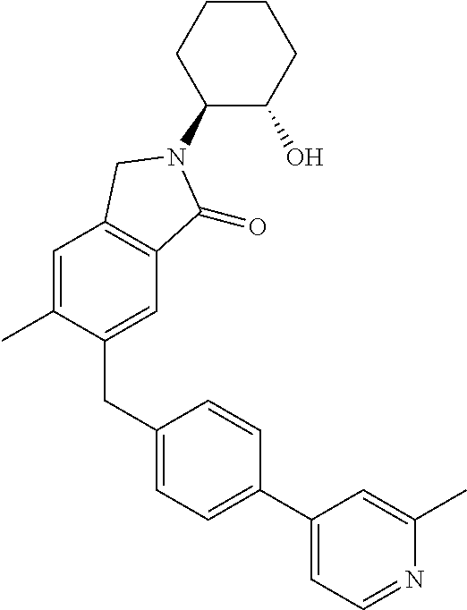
C1=C(C)C(CC2=CC=C(C3=CC=NC(C)=C3)C=C2)=CC2=C1CN(C1C(O)CCCC1)C2=O
